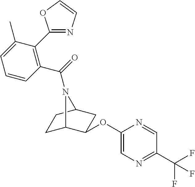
C1(OC2C3CCC(C2)N3C(=O)C2=C(C3=NC=CO3)C(C)=CC=C2)=CN=C(C(F)(F)F)C=N1
